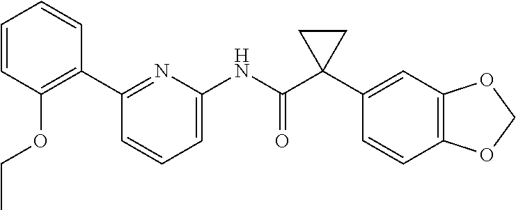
C1(C2=C(OCC)C=CC=C2)=NC(NC(C2(C3=CC4=C(C=C3)OCO4)CC2)=O)=CC=C1
